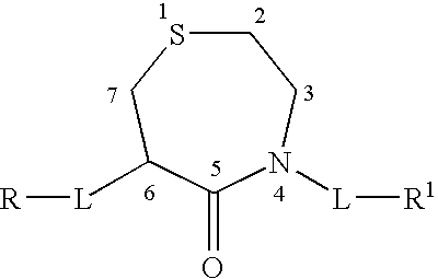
C1SCC([L][R])C(=O)N([L][R1])C1
